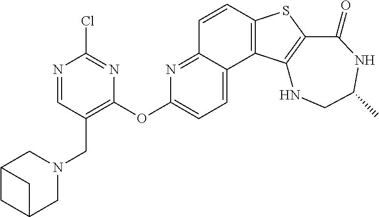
C1=CC2=C(C3=CC=C(OC4=C(CN5CC6CC(C5)C6)C=NC(Cl)=N4)N=C13)C1=C(S2)C(=O)NC(C)CN1
